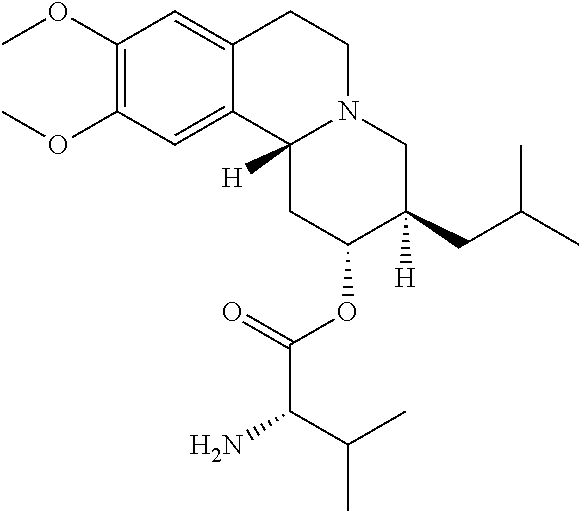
COC1=C(OC)C=C2C(=C1)CCN1C2([H])CC(OC(C(N)C(C)C)=O)C(CC(C)C)([H])C1
